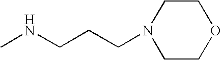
C1CN(CCCNC)CCO1
